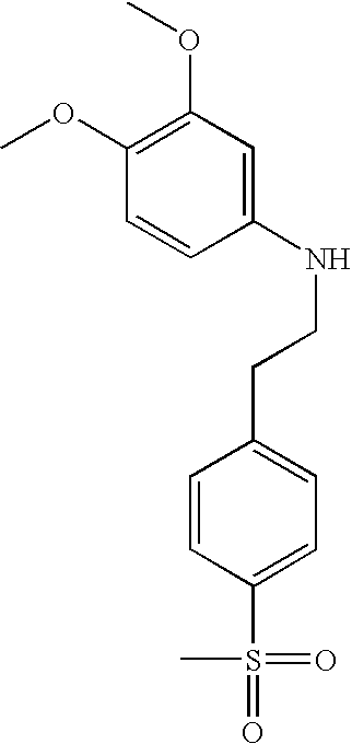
C1(OC)=C(OC)C=C(NCCC2=CC=C(S(=O)(=O)C)C=C2)C=C1
